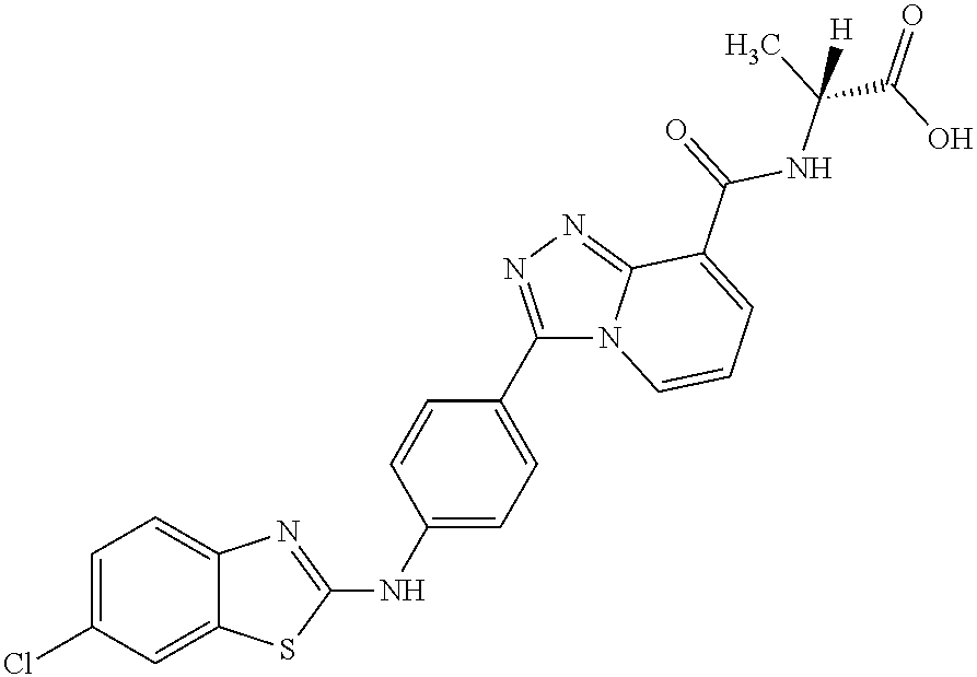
C1=C(Cl)C=C2C(=C1)N=C(NC1=CC=C(C3=NN=C4C(C(=O)NC(C(O)=O)(C)[H])=CC=CN43)C=C1)S2
